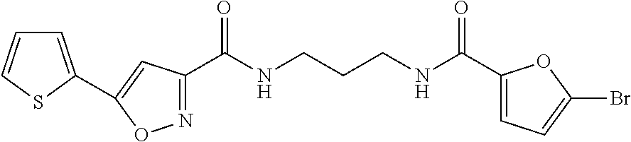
N1=C(C(NCCCNC(C2=CC=C(Br)O2)=O)=O)C=C(C2=CC=CS2)O1
